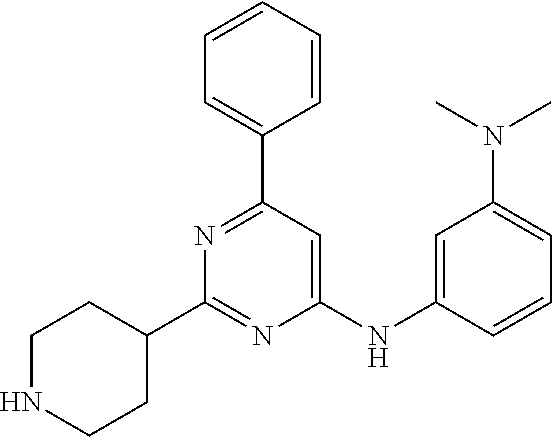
C1(NC2=CC(N(C)C)=CC=C2)=CC(C2=CC=CC=C2)=NC(C2CCNCC2)=N1
